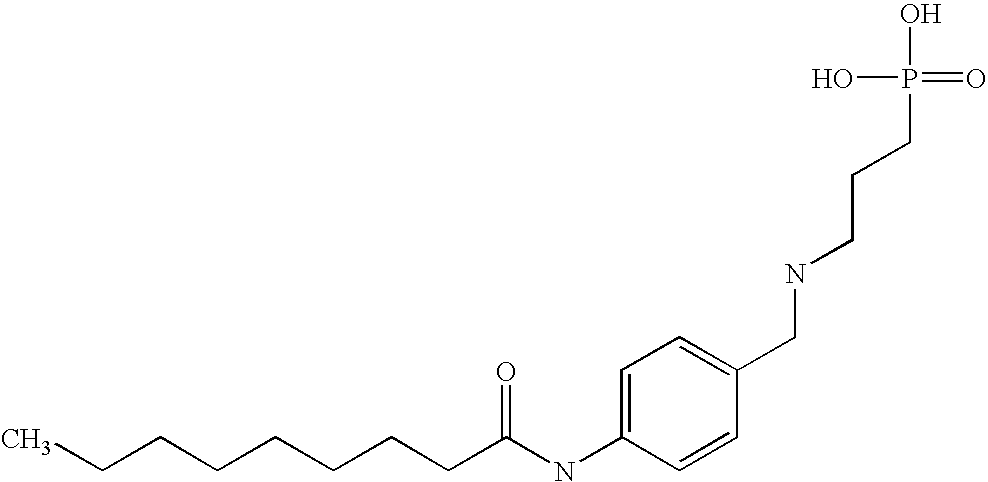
C(NCCCP(O)(O)=O)C1=CC=C(NC(CCCCCCCC)=O)C=C1
